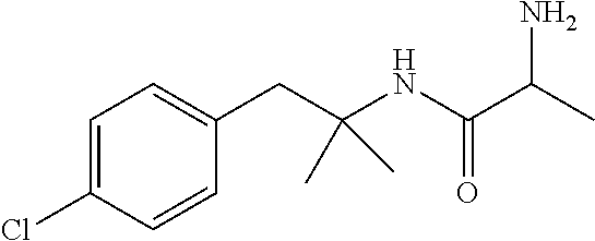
C1=C(Cl)C=CC(CC(NC(C(C)N)=O)(C)C)=C1
